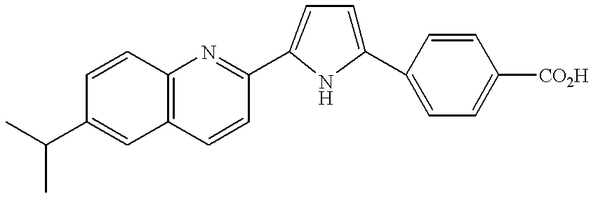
C12=C(C=CC(C3=CC=C(C4=CC=C([CO2H])C=C4)N3)=N1)C=C(C(C)C)C=C2
